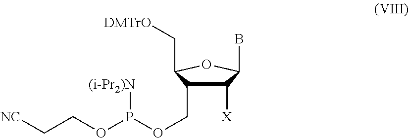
C1([X])C(COP(OCC[NC])[(i-Pr2)N])C(C[DMTrO])OC1B
